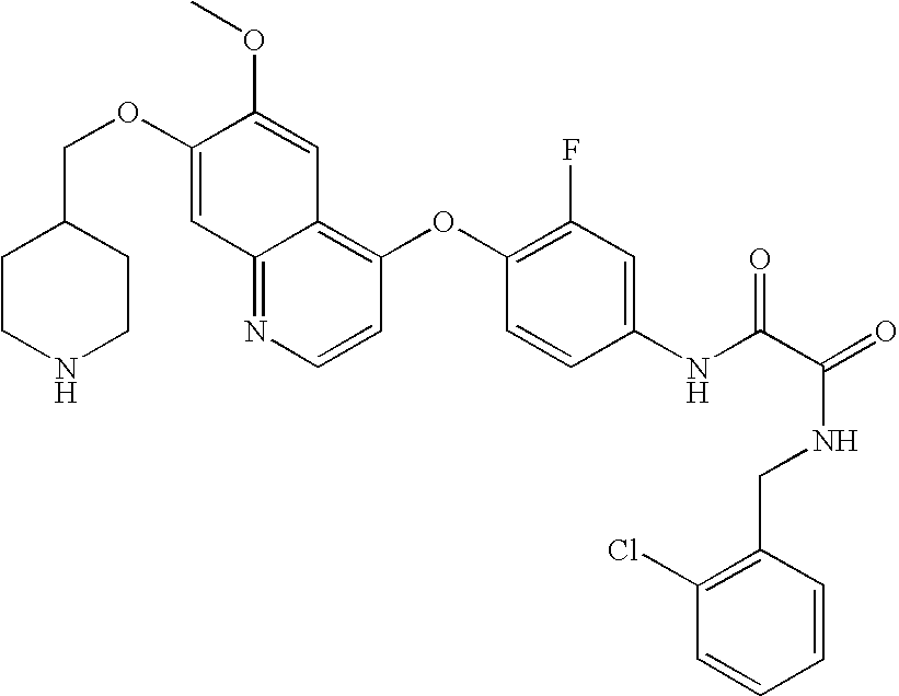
C(OC1=CC2=NC=CC(OC3=C(F)C=C(NC(C(=O)NCC4=C(Cl)C=CC=C4)=O)C=C3)=C2C=C1OC)C1CCNCC1
